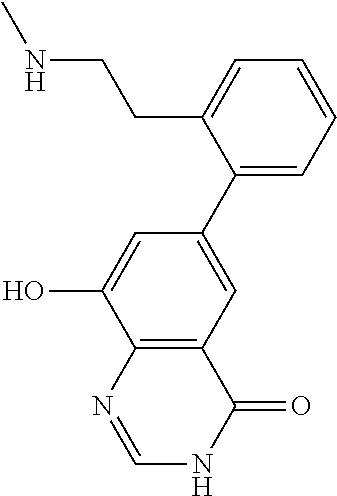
C12=C(C=C(C3=CC=CC=C3CCNC)C=C1O)C(=O)NC=N2
